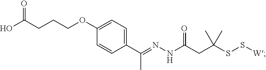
C1=C(OCCCC(O)=O)C=CC(C(=NNC(CC(SS[W])(C)C)=O)C)=C1
